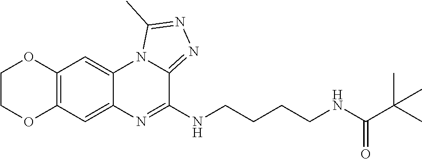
C12=C(C=C3C(=C1)N1C(=NN=C1C)C(NCCCCNC(C(C)(C)C)=O)=N3)OCCO2
